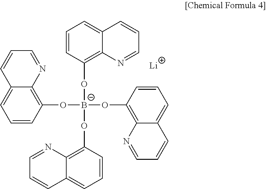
C1=CC(O[B-](OC2=C3C(=CC=C2)C=CC=N3)(OC2=C3C(=CC=C2)C=CC=N3)OC2=C3C(=CC=C2)C=CC=N3)=C2C(=C1)C=CC=N2.[Li]
